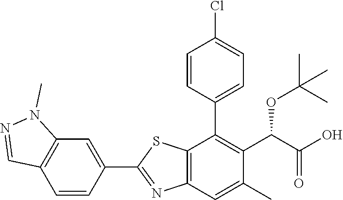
C1=CC(C2=C(C(OC(C)(C)C)C(=O)O)C(C)=CC3=C2SC(C2=CC4=C(C=C2)C=NN4C)=N3)=CC=C1Cl
